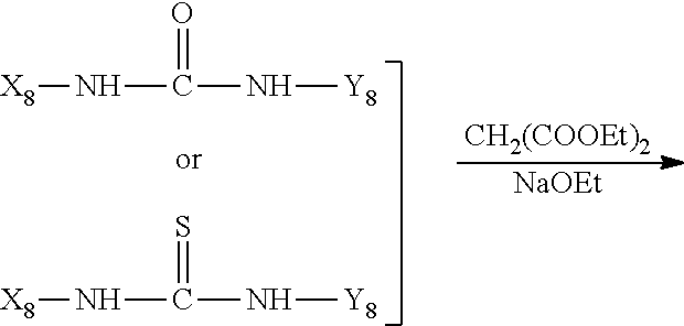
[X8]NC(=O)N[Y8].[X8]NC(=S)N[Y8].[CH2(COOEt)2].[NaOEt]
